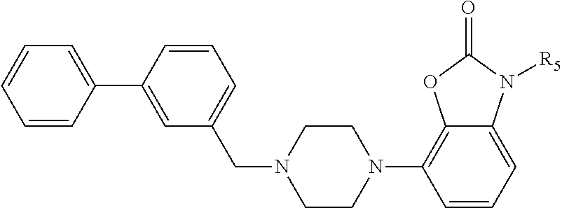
C1(C2=CC(CN3CCN(C4=C5C(=CC=C4)N([R5])C(=O)O5)CC3)=CC=C2)=CC=CC=C1
